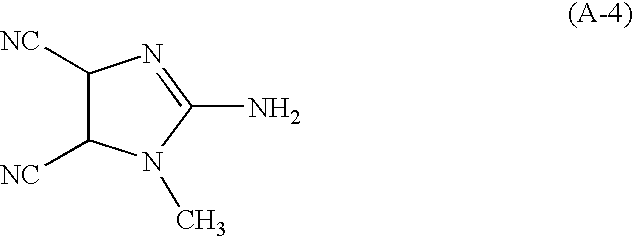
C1([NC])C([NC])N(C)C(N)=N1
